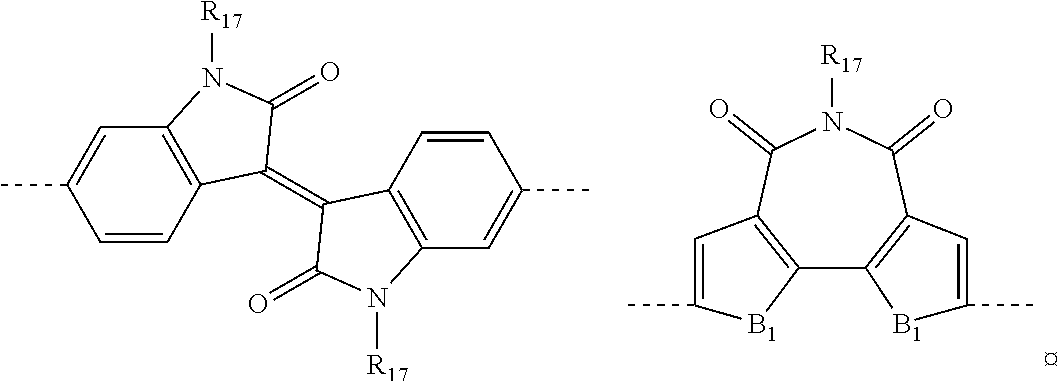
C1=CC2=C(C=C1C)N([R17])C(=O)C2=C1C2=C(C=C(C)C=C2)N([R17])C1=O.C12=C(C(=O)N([R17])C(=O)C3=C1[B1]C(C)=C3)C=C(C)[B1]2
